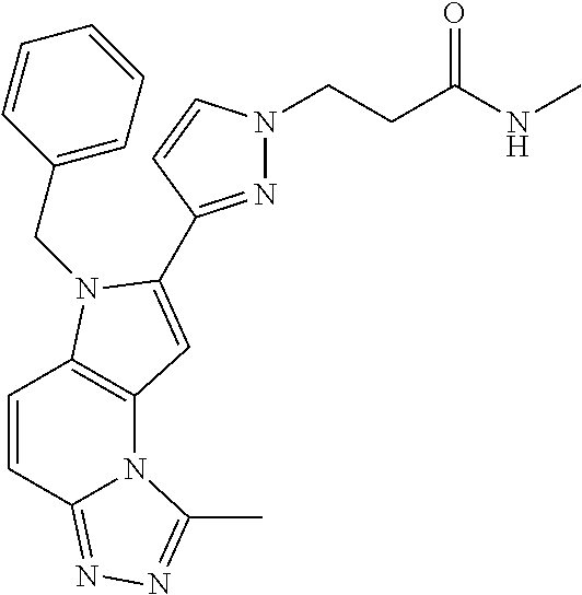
C1=CC2=NN=C(C)N2C2=C1N(CC1=CC=CC=C1)C(C1=NN(CCC(NC)=O)C=C1)=C2
